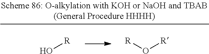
O[R].[R]O[R]
